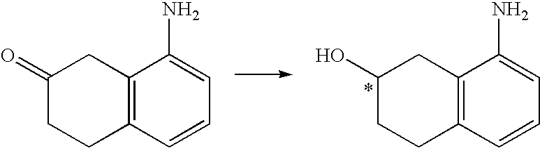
C12=C(C=CC=C1N)CCC(=O)C2.C12=C(C=CC=C1N)CCC(O)C2
